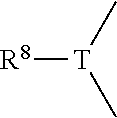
[R8][T](C)C
